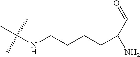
C(NCCCCC(N)C=O)(C)(C)C
